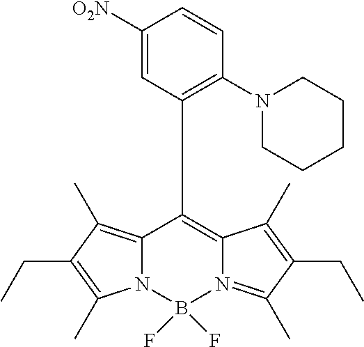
C1([O2N])=CC(C2=C3N(=C(C)C(CC)=C3C)B(F)(F)N3C2=C(C)C(CC)=C3C)=C(N2CCCCC2)C=C1
